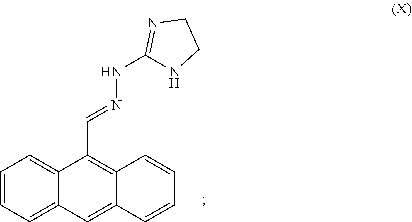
C1=CC=C2C(=C1)C(C=NNC1=NCCN1)=C1C(=C2)C=CC=C1
